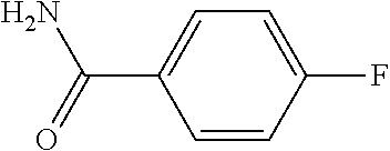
C1=CC(F)=CC=C1C(N)=O
